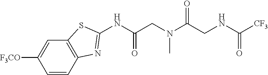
N(C([CF3])=O)CC(N(CC(NC1=NC2=C(S1)C=C([F3CO])C=C2)=O)C)=O
